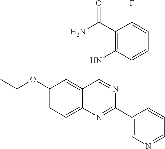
C1(OCC)=CC=C2C(=C1)C(NC1=C(C(=O)N)C(F)=CC=C1)=NC(C1=CN=CC=C1)=N2
